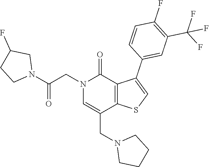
N1(CC(N2CC(F)CC2)=O)C=C(CN2CCCC2)C2=C(C1=O)C(C1=CC(C(F)(F)F)=C(F)C=C1)=CS2
